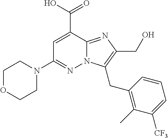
C1OCCN(C2=NN3C(=NC(CO)=C3CC3=C(C)C([CF3])=CC=C3)C(C(O)=O)=C2)C1
